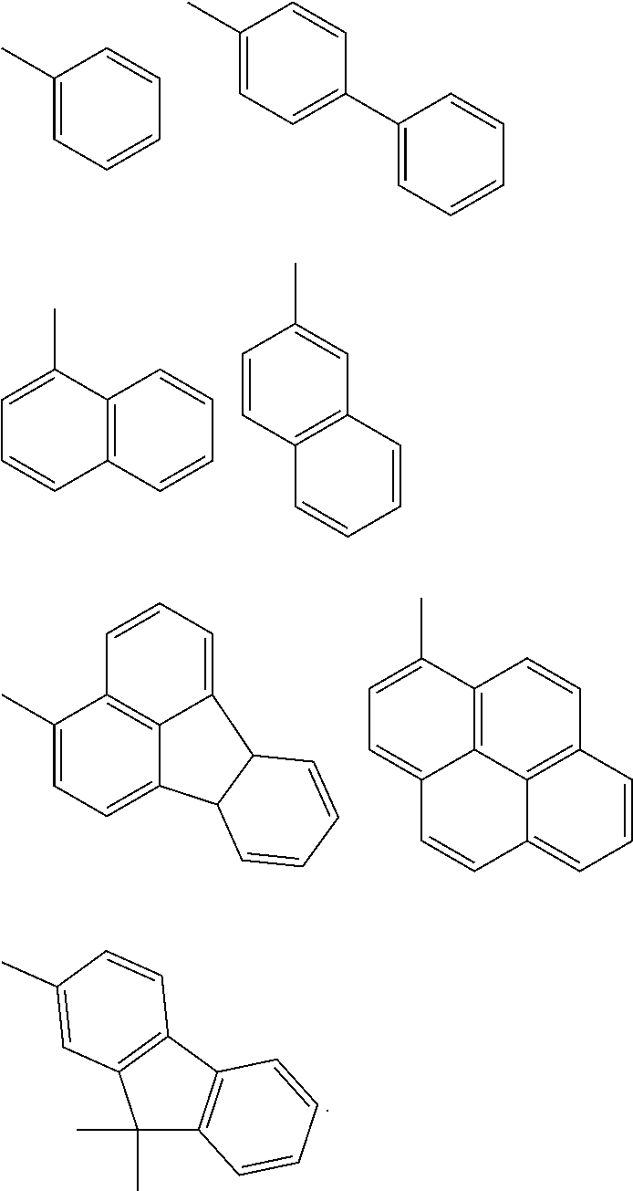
C1(C)(C)C2=C(C3=C1C=C(C)C=C3)C=CC=C2.C1(C)=CC=CC=C1.C1(C2=CC=C(C)C=C2)=CC=CC=C1.C1=C(C)C2=C(C=C1)C=CC=C2.C1=CC2=C(C=C1C)C=CC=C2.C12=C3C(C)=CC=C1C1C(C2=CC=C3)C=CC=C1.C1=C(C)C2=C3C(=C1)C=CC1=CC=CC(=C31)C=C2
